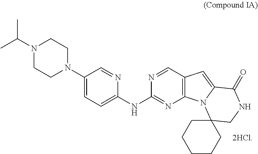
C1(N2CCN(C(C)C)CC2)=CC=C(NC2=NC3=C(C=N2)C=C2N3C3(CNC2=O)CCCCC3)N=C1
